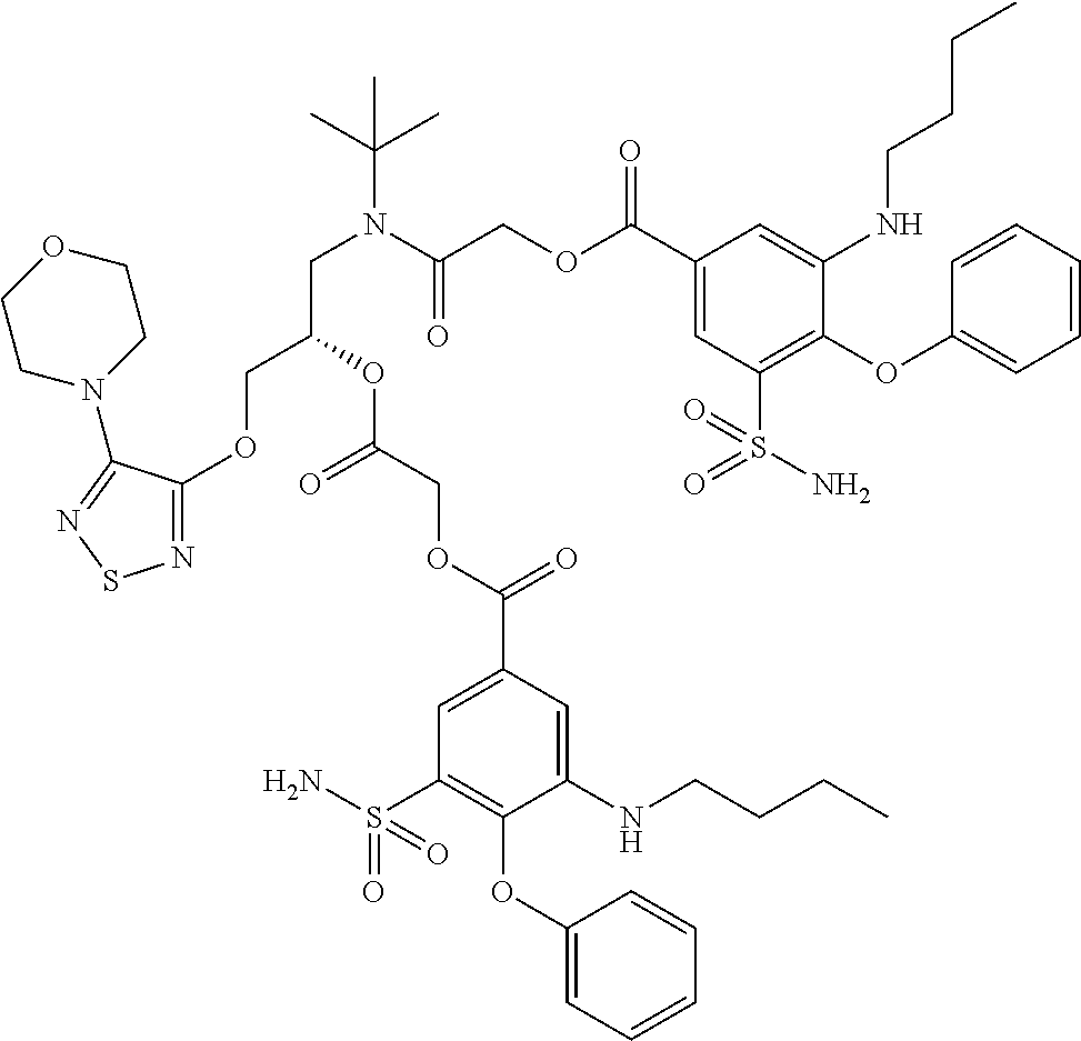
N1=C(OCC(OC(=O)COC(=O)C2=CC(S(=O)(N)=O)=C(OC3=CC=CC=C3)C(NCCCC)=C2)CN(C(=O)COC(=O)C2=CC(S(N)(=O)=O)=C(OC3=CC=CC=C3)C(NCCCC)=C2)C(C)(C)C)C(N2CCOCC2)=NS1
